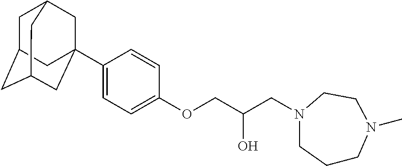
C1C2CC3CC(C4=CC=C(OCC(CN5CCN(C)CCC5)O)C=C4)(CC1C3)C2
